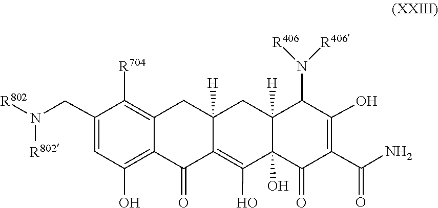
[R802]N(CC1=CC(O)=C2C(=C1[R704])CC1([H])CC3([H])C(N([R406])[R406])C(O)=C(C(N)=O)C(=O)C3(O)C(O)=C1C2=O)[R802]
